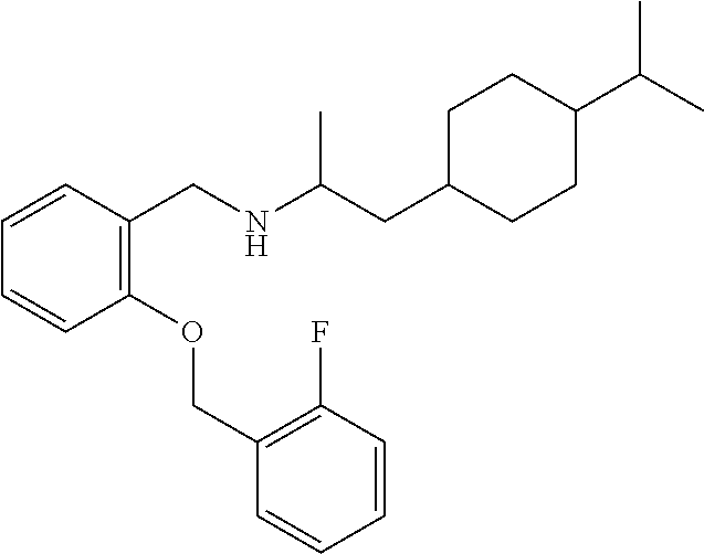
C1=CC=CC(CNC(CC2CCC(C(C)C)CC2)C)=C1OCC1=C(F)C=CC=C1
